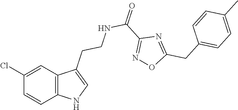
C12=C(C=C(Cl)C=C1)C(CCNC(C1=NOC(CC3=CC=C(C)C=C3)=N1)=O)=CN2
